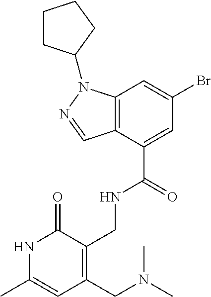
N1C(C)=CC(CN(C)C)=C(CNC(C2=CC(Br)=CC3=C2C=NN3C2CCCC2)=O)C1=O
